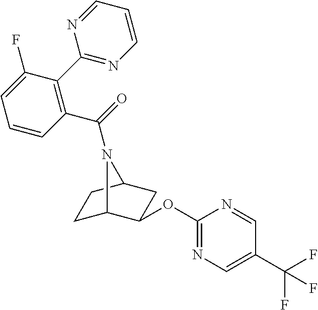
C1(OC2C3CCC(C2)N3C(=O)C2=C(C3=NC=CC=N3)C(F)=CC=C2)=NC=C(C(F)(F)F)C=N1
